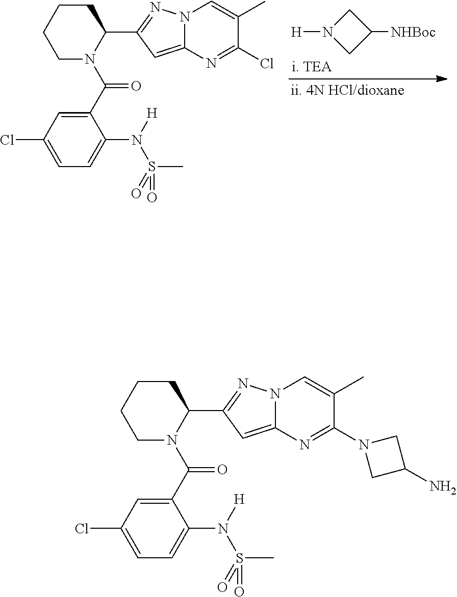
C1N([H])CC1[NHBoc].C1N(C(C2=CC(Cl)=CC=C2N([H])S(=O)(C)=O)=O)C(C2=NN3C(=C2)N=C(Cl)C(C)=C3)CCC1.C1N(C(C2=CC(Cl)=CC=C2N([H])S(=O)(C)=O)=O)C(C2=NN3C(=C2)N=C(N2CC(N)C2)C(C)=C3)CCC1
